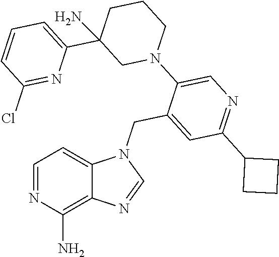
C1=NC(N)=C2C(=C1)N(CC1=CC(C3CCC3)=NC=C1N1CC(C3=CC=CC(Cl)=N3)(N)CCC1)C=N2
